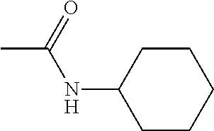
CC(NC1CCCCC1)=O
